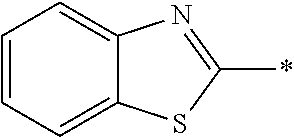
C1=CC=C2C(=C1)N=C(*)S2
